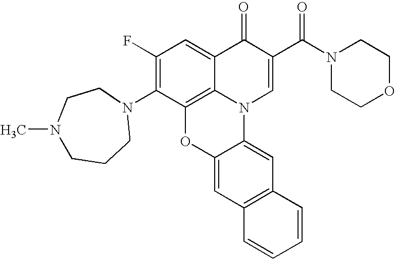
C1(F)=C(N2CCN(C)CCC2)C2=C3C(=C1)C(=O)C(C(N1CCOCC1)=O)=CN3C1=CC3=C(C=C1O2)C=CC=C3
